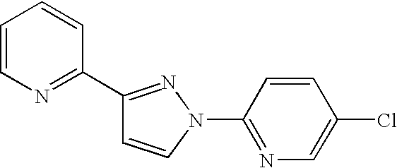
C1(C2=NC=CC=C2)=NN(C2=NC=C(Cl)C=C2)C=C1
